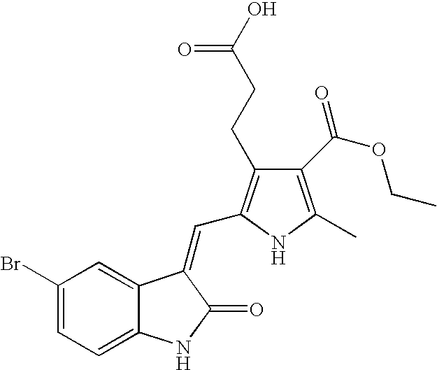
C1(Br)=CC=C2C(=C1)C(=CC1=C(CCC(O)=O)C(C(OCC)=O)=C(C)N1)C(=O)N2
